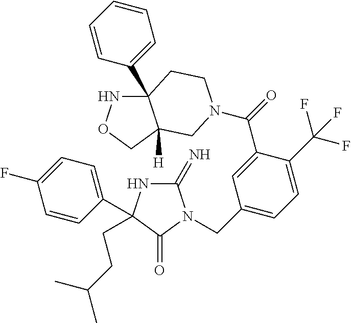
C1(=N)NC(CCC(C)C)(C2=CC=C(F)C=C2)C(=O)N1CC1=CC=C(C(F)(F)F)C(C(=O)N2CC3([H])C(C4=CC=CC=C4)(NOC3)CC2)=C1
